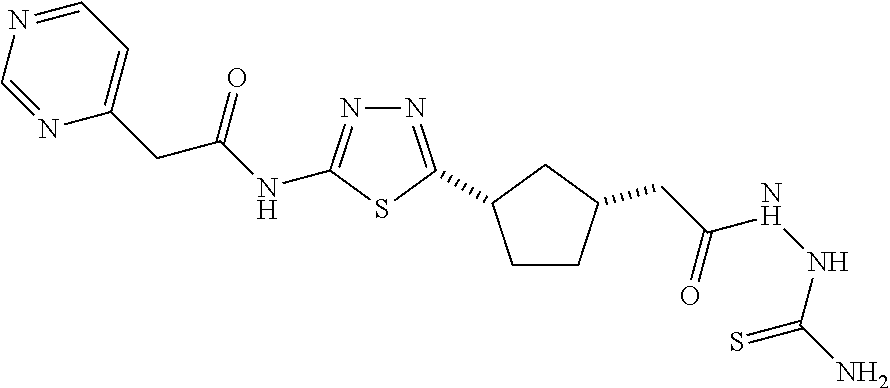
N1=C(C2CCC(CC(NNC(N)=S)=O)C2)SC(NC(CC2=CC=NC=N2)=O)=N1
